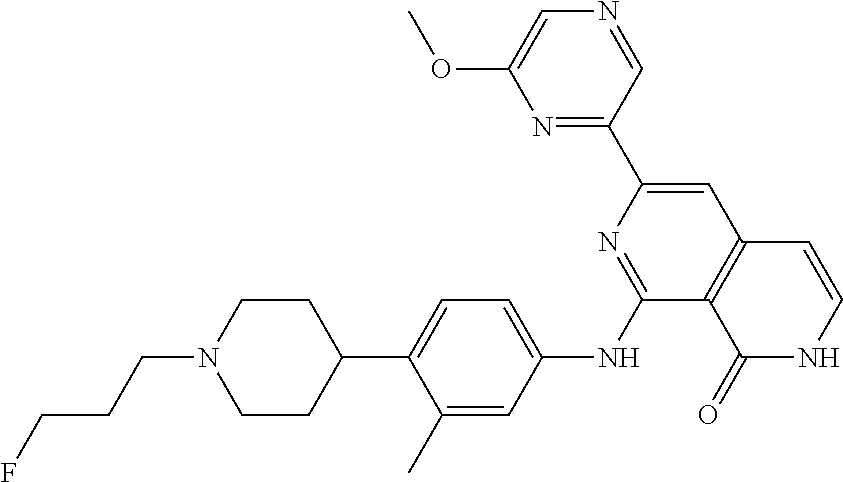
N1=CC(C2=CC3=C(C(NC4=CC=C(C5CCN(CCCF)CC5)C(C)=C4)=N2)C(=O)NC=C3)=NC(OC)=C1
